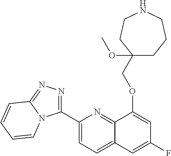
C1(C2=NN=C3N2C=CC=C3)=CC=C2C(=N1)C(OCC1(OC)CCCNCC1)=CC(F)=C2
